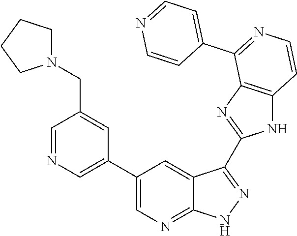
C1=NC=C(C2=CN=C3C(=C2)C(C2=NC4=C(N2)C=CN=C4C2=CC=NC=C2)=NN3)C=C1CN1CCCC1
